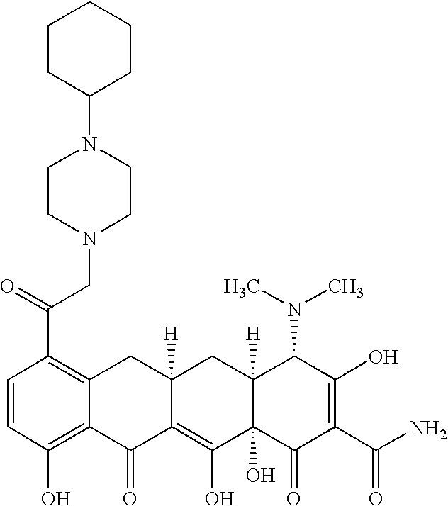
C1=CC(O)=C2C(=C1C(CN1CCN(C3CCCCC3)CC1)=O)CC1([H])C(=C(O)C3(O)C([H])(C1)C(N(C)C)C(O)=C(C(N)=O)C3=O)C2=O
